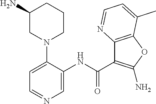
C1(N)CN(C2=CC=NC=C2NC(=O)C2=C(N)OC3=C2N=CC=C3C)CCC1
